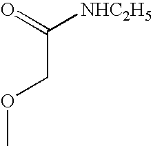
C(COC)(=O)[NHC2H5]
